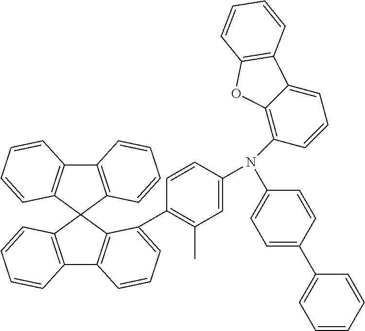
C12=C(C3(C4=C1C=CC=C4)C1=C(C4=C3C(C3=C(C)C=C(N(C5=C6C(=CC=C5)C5=C(O6)C=CC=C5)C5=CC=C(C6=CC=CC=C6)C=C5)C=C3)=CC=C4)C=CC=C1)C=CC=C2
